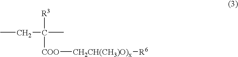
CCC([R3])([COO][CH2CH(CH3)O)x][R6])C
